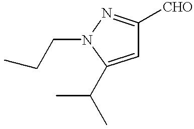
C1(C(C)C)=CC([CHO])=NN1CCC
